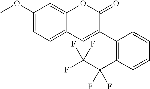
C1(OC)=CC=C2C(=C1)OC(=O)C(C1=C(C(C(F)(F)F)(F)F)C=CC=C1)=C2
